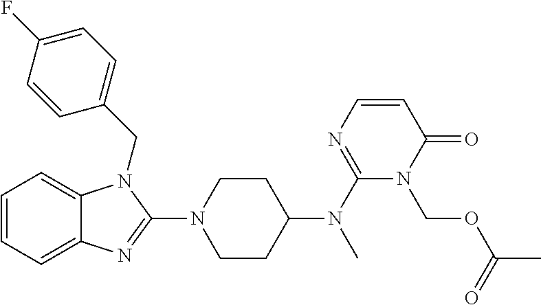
C1=CC=C2C(=C1)N(CC1=CC=C(F)C=C1)C(N1CCC(N(C3=NC=CC(=O)N3COC(C)=O)C)CC1)=N2
